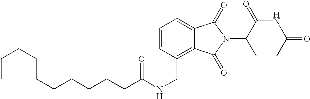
N1C(=O)CCC(N2C(=O)C3=CC=CC(CNC(CCCCCCCCCC)=O)=C3C2=O)C1=O
